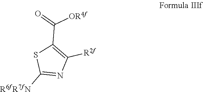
C1([R6fR7fN])=NC([R2f])=C(C(=O)[OR4f])S1
